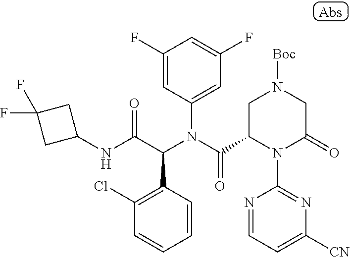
C1(F)=CC(N(C(C2N(C3=NC([CN])=CC=N3)C(=O)CN([Boc])C2)=O)C(C(NC2CC(F)(F)C2)=O)C2=C(Cl)C=CC=C2)=CC(F)=C1
